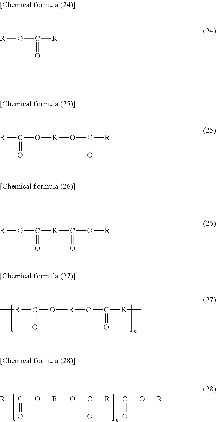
[R](C(O[R]OC([R]C)=O)=O)C.[R]C(=O)O[R]OC(=O)[R]C(O[R])=O.[R]OC(=O)[R]C(=O)O[R].[R]OC(=O)[R].[R]C(=O)O[R]OC(=O)[R]
